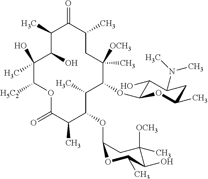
C1(O)C(C)C(=O)C(C)CC(C)([OCH3])C(OC2C(O)C(N(C)C)CC(C)O2)C(C)C(OC2CC([OCH3])(C)C(O)C(C)O2)C(C)C(=O)OC([H5C2])C1(O)C
